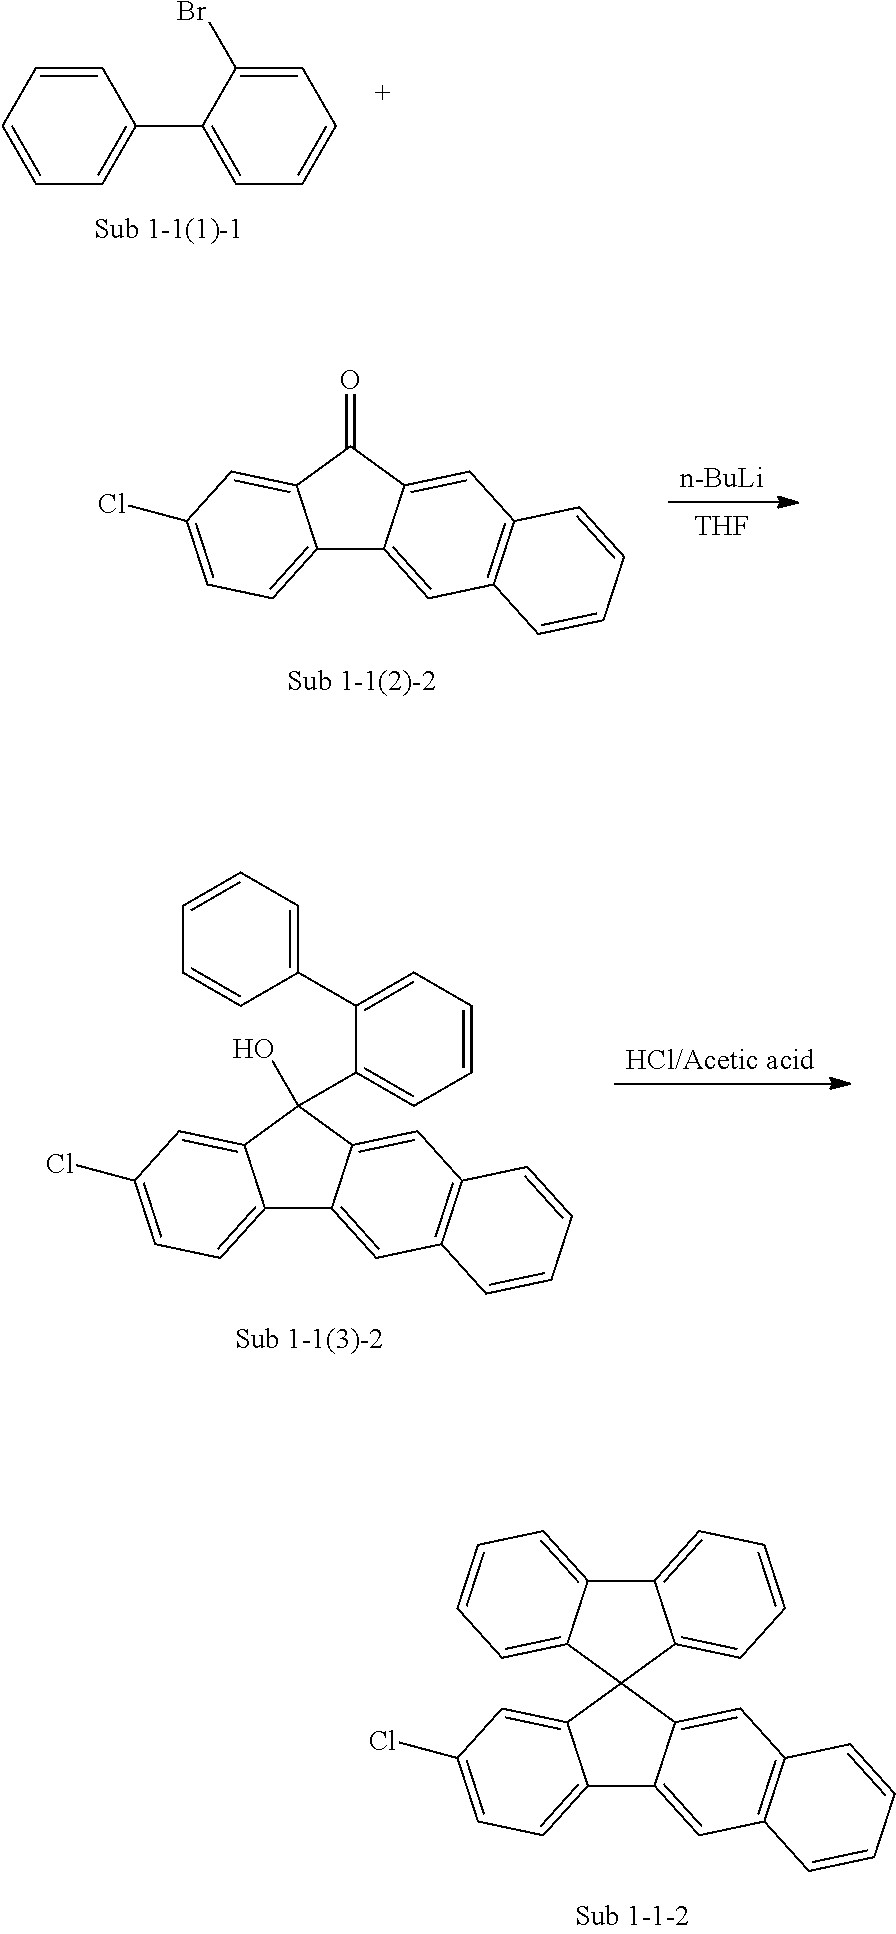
C1=CC=CC=C1C1=CC=CC=C1Br.C12=CC=C(Cl)C=C1C1(C3=CC4=C(C=C23)C=CC=C4)C2=CC=CC=C2C2=CC=CC=C21.[n-BuLi].[THF].C12=CC=C(Cl)C=C1C(=O)C1=CC3=C(C=C21)C=CC=C3.[HCl/Acetic acid].C12=CC=C(Cl)C=C1C(O)(C1=CC=CC=C1C1=CC=CC=C1)C1=CC3=C(C=C21)C=CC=C3
